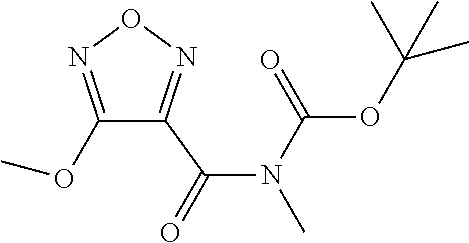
C1(OC)=NON=C1C(=O)N(C(OC(C)(C)C)=O)C
